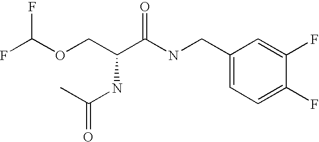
FC(OCC(C(NCC1=CC=C(F)C(F)=C1)=O)NC(=O)C)F
